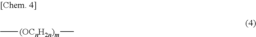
C[(OCnH2n)m]C
